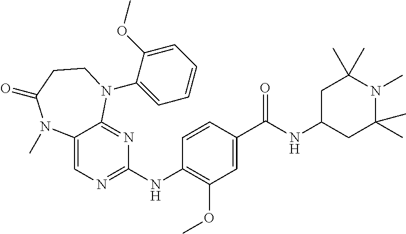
C1(NC2=NC=C3C(=N2)N(C2=CC=CC=C2OC)CCC(=O)N3C)=C(OC)C=C(C(NC2CC(C)(C)N(C)C(C)(C)C2)=O)C=C1
